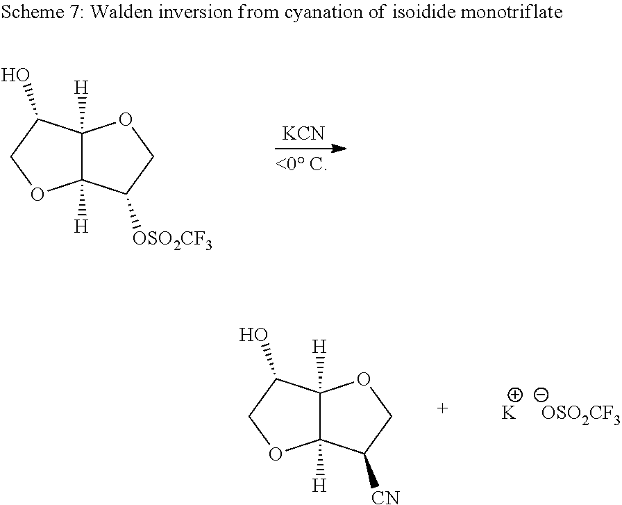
C12([H])C([H])(C([OSO2CF3])CO1)OCC2O.[KCN].C12([H])C([H])(C([CN])CO1)OCC2O.[K     OSO2CF3]
